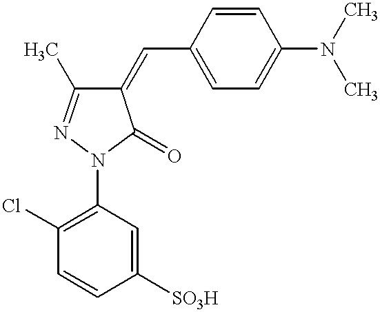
C1(=CC2=CC=C(N(C)C)C=C2)C(C)=NN(C2=C(Cl)C=CC([SO3H])=C2)C1=O
